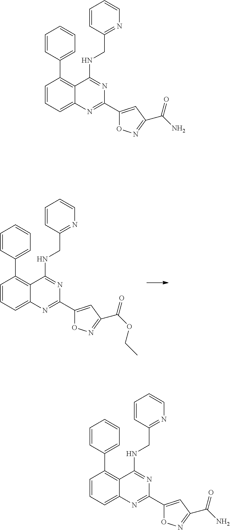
C1(C2=C3C(=CC=C2)N=C(C2=CC(C(OCC)=O)=NO2)N=C3NCC2=NC=CC=C2)=CC=CC=C1.C1(C2=C3C(=CC=C2)N=C(C2=CC(C(N)=O)=NO2)N=C3NCC2=NC=CC=C2)=CC=CC=C1.C1(C2=C3C(=CC=C2)N=C(C2=CC(C(N)=O)=NO2)N=C3NCC2=NC=CC=C2)=CC=CC=C1
